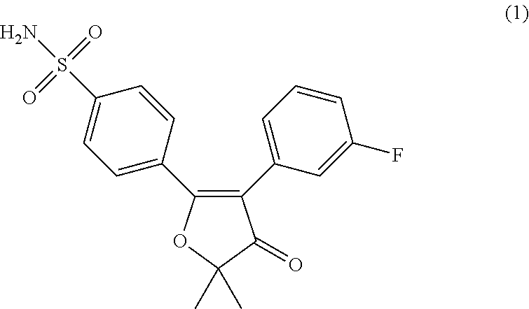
C1(C2=CC=CC(F)=C2)=C(C2=CC=C(S(N)(=O)=O)C=C2)OC(C)(C)C1=O
